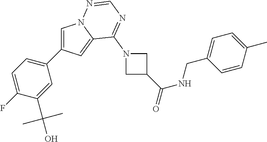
C1(C2=CN3C(=C2)C(N2CC(C(NCC4=CC=C(C)C=C4)=O)C2)=NC=N3)=CC=C(F)C(C(O)(C)C)=C1
